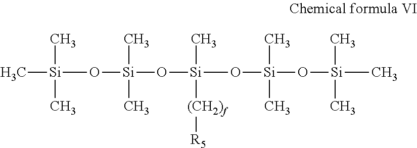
C[Si](C)(C)O[Si](O[Si](C)([(CH2)f][R5])O[Si](O[Si](C)(C)C)(C)C)(C)C
